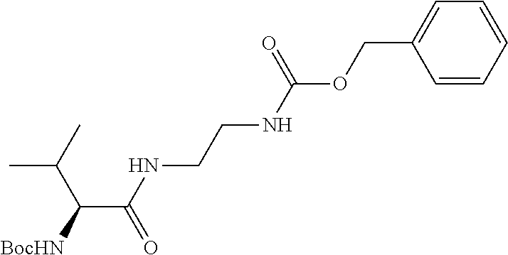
C1=CC=CC=C1COC(NCCNC(C([BocHN])C(C)C)=O)=O
